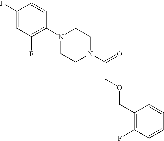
C1(F)=CC(F)=C(N2CCN(C(=O)COCC3=C(F)C=CC=C3)CC2)C=C1
